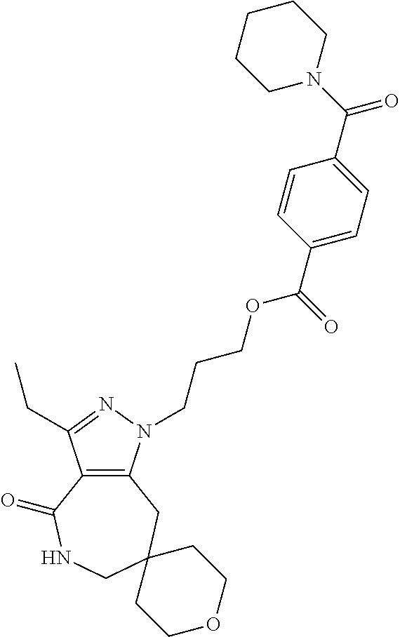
C12=C(N(CCCOC(C3=CC=C(C(N4CCCCC4)=O)C=C3)=O)N=C1CC)CC1(CNC2=O)CCOCC1
